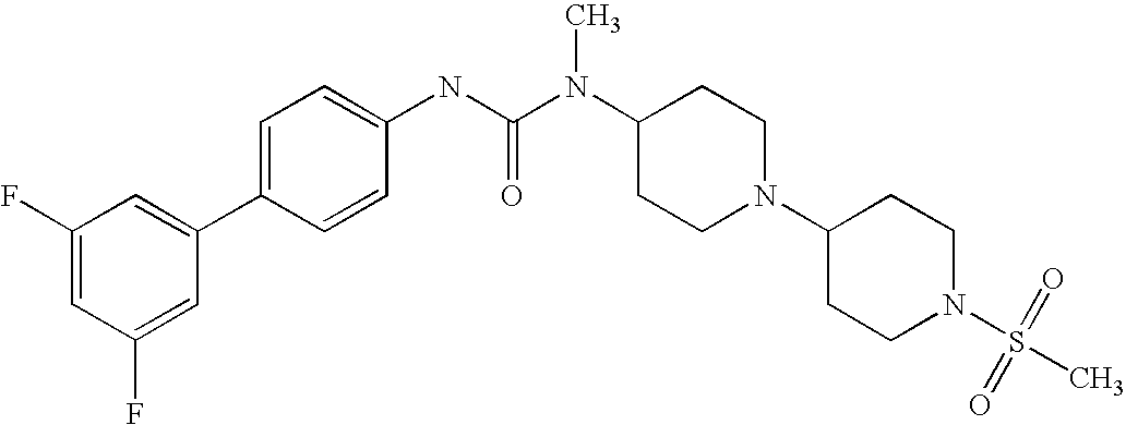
C1(F)=CC(F)=CC(C2=CC=C(NC(N(C3CCN(C4CCN(S(C)(=O)=O)CC4)CC3)C)=O)C=C2)=C1
